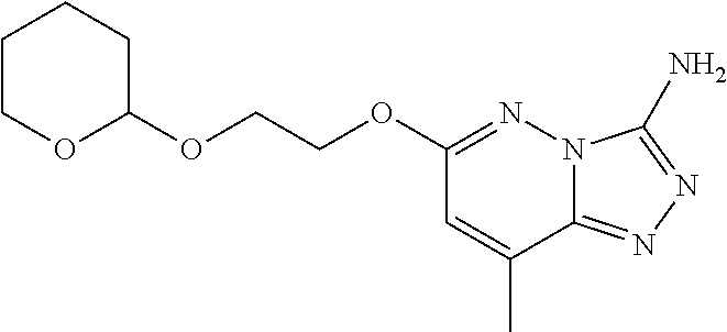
N12C(=NN=C1N)C(C)=CC(OCCOC1CCCCO1)=N2
